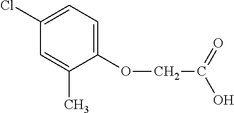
C1(Cl)=CC=C(OCC(O)=O)C(C)=C1
